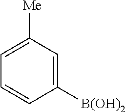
C1([Me])=CC=CC([B(OH)2])=C1
